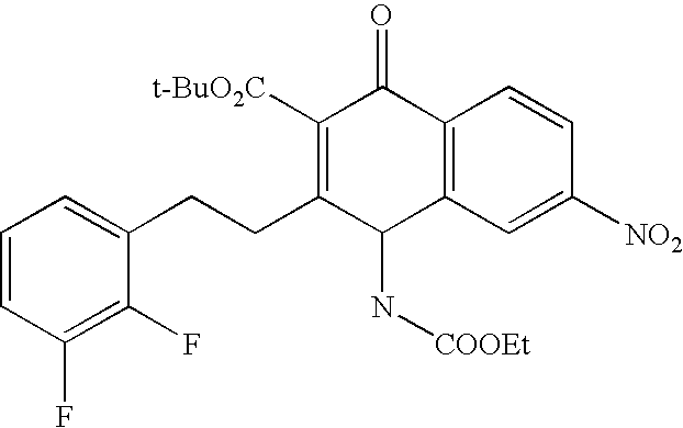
C1=CC(F)=C(F)C(CCC2=C([t-BuO2C])C(=O)C3=C(C2N[COOEt])C=C([NO2])C=C3)=C1
